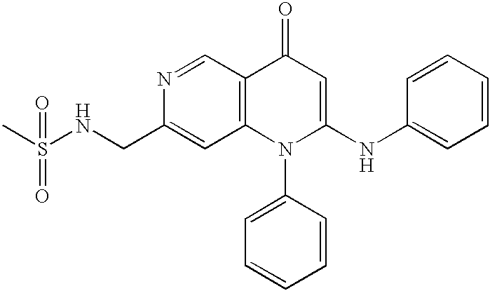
N1=CC2=C(C=C1CNS(C)(=O)=O)N(C1=CC=CC=C1)C(NC1=CC=CC=C1)=CC2=O
